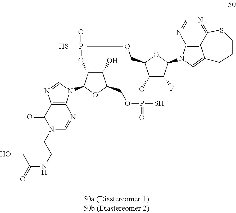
C12=C(N=CN(CCNC(CO)=O)C1=O)N(C1OC3C(O)C1OP(S)(=O)OCC1C(OP(S)(=O)OC3)C(F)C(N3C=C4C5=C3N=CN=C5SCCC4)O1)C=N2
